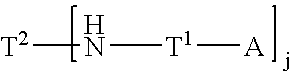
N([T2])[T1][A]
